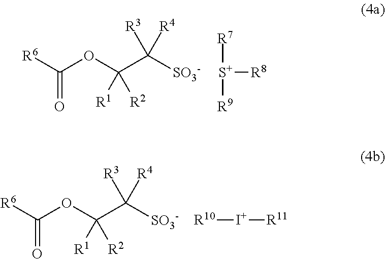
[R6]C(OC(C([R3])([R4])[SO3-])([R1])[R2])=O.[S+]([R8])([R7])[R9].[R6]C(OC(C([SO3-])([R3])[R4])([R1])[R2])=O.[R10][I+][R11]
